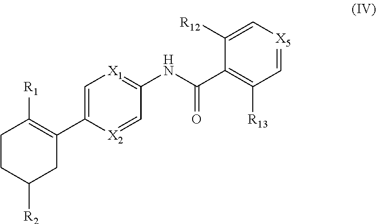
C1([R2])CC(C2=C[X1]=C(NC(C3=C([R13])C=[X5]C=C3[R12])=O)C=[X2]2)=C([R1])CC1
